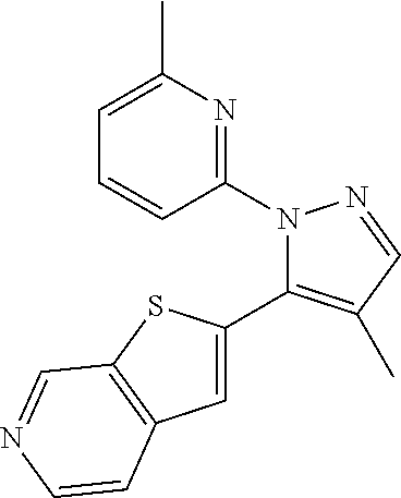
C1=C(C2=C(C)C=NN2C2=NC(C)=CC=C2)SC2=C1C=CN=C2
